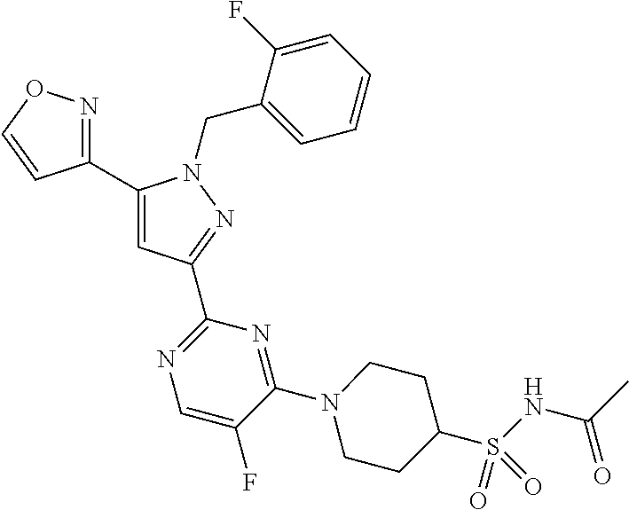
C1(C2=NOC=C2)=CC(C2=NC=C(F)C(N3CCC(S(NC(C)=O)(=O)=O)CC3)=N2)=NN1CC1=CC=CC=C1F
